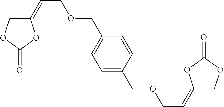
C1(COCC=C2COC(=O)O2)=CC=C(COCC=C2COC(=O)O2)C=C1
